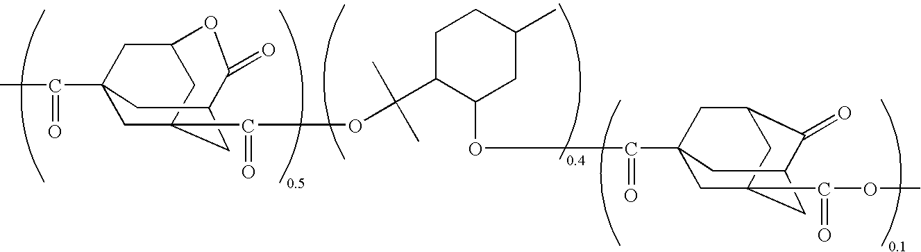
C(=O)(C12CC3(C(=O)OC(C4C(OC(=O)C56CC7(C(=O)OC)CC(C(=O)C(C5)C7)C6)CC(C)CC4)(C)C)CC(C(=O)OC(C1)C3)C2)C
